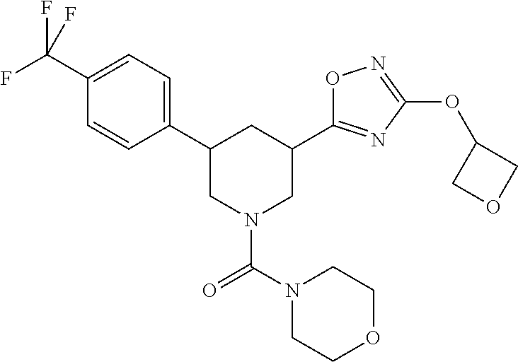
C1=C(C(F)(F)F)C=CC(C2CN(C(N3CCOCC3)=O)CC(C3=NC(OC4COC4)=NO3)C2)=C1
